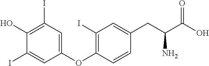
C1(OC2=C(I)C=C(CC(C(O)=O)N)C=C2)=CC(I)=C(O)C(I)=C1
